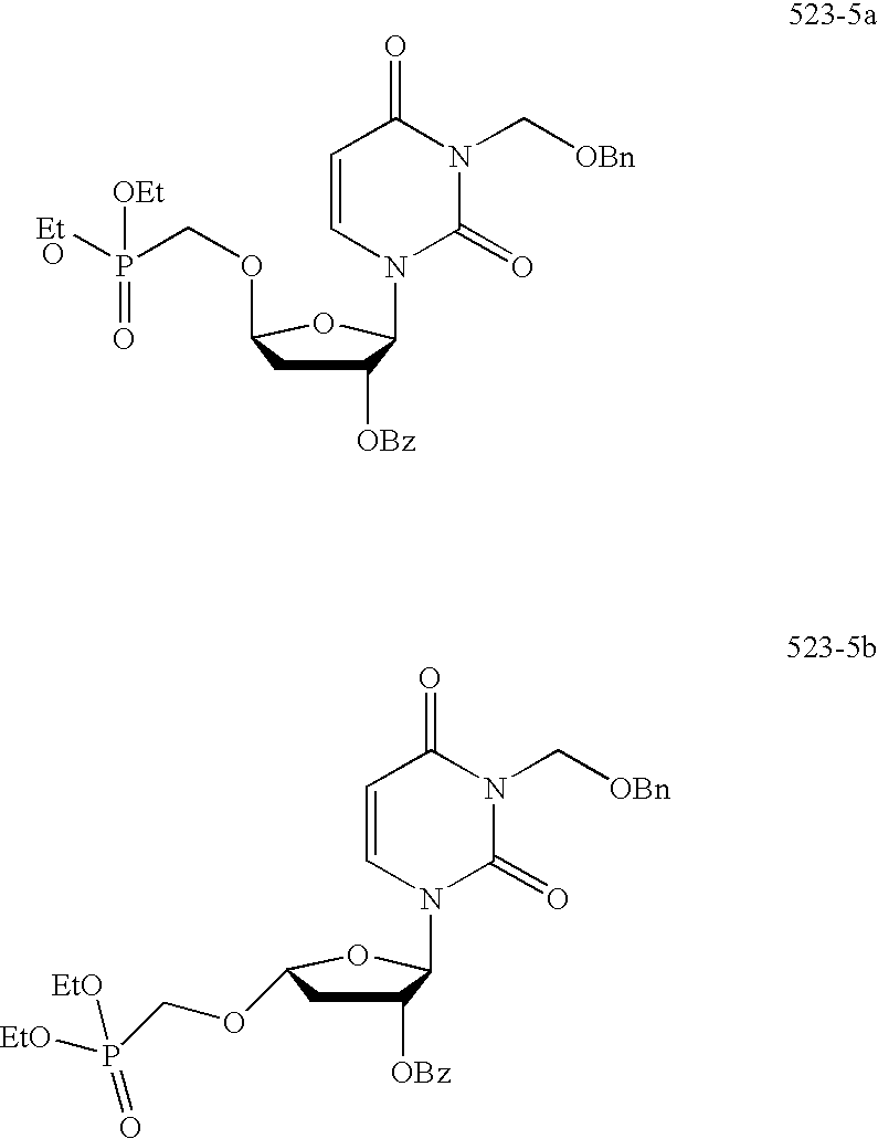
C1([OBz])CC(OCP([EtO])(=O)[OEt])OC1N1C(=O)N(C[OBn])C(=O)C=C1.C1([OBz])CC(OCP([EtO])(=O)[EtO])OC1N1C(=O)N(C[OBn])C(=O)C=C1
